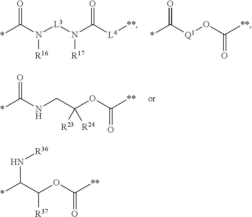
*C(N([L3]N(C([L4][**])=O)[R17])[R16])=O.*C([Q1]OC([**])=O)=O.*C(NCC(OC([**])=O)([R23])[R24])=O.*C(C(OC([**])=O)[R37])N[R36]
